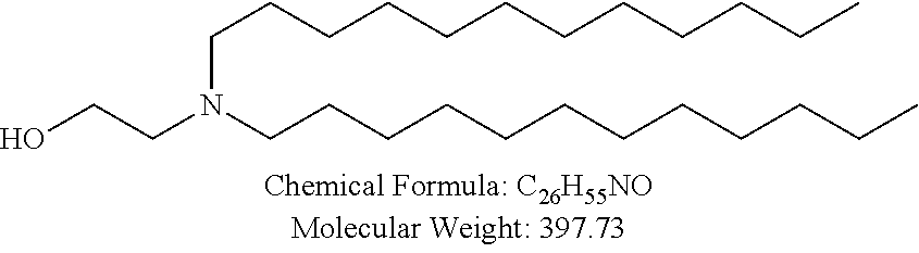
OCCN(CCCCCCCCCCCC)CCCCCCCCCCCC
